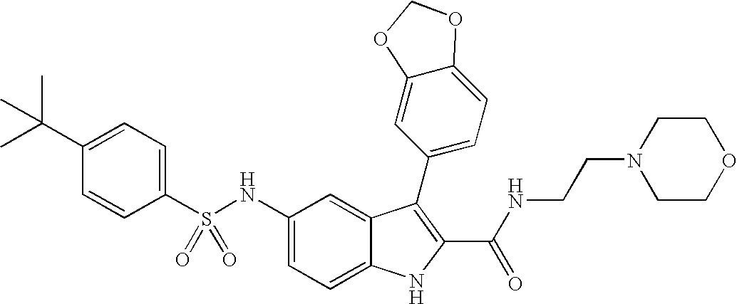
C1(C(C)(C)C)=CC=C(S(NC2=CC=C3C(=C2)C(C2=CC=C4C(=C2)OCO4)=C(C(NCCN2CCOCC2)=O)N3)(=O)=O)C=C1
